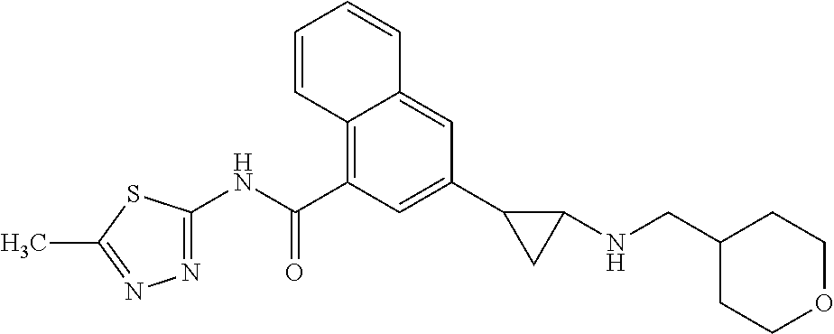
N1=C(NC(C2=C3C(=CC(C4CC4NCC4CCOCC4)=C2)C=CC=C3)=O)SC(C)=N1
